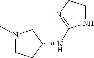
N1(C)CCC(NC2=NCCN2)C1
